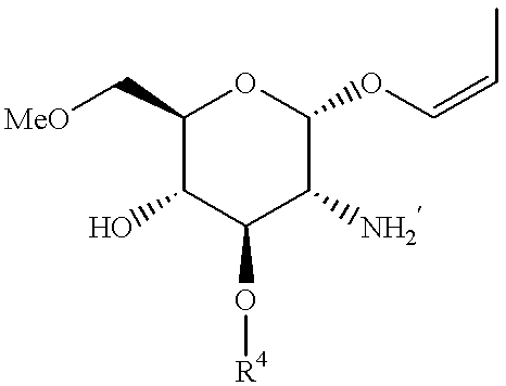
C1(C[MeO])C(O)C(O[R4])C([NH2])C(OC=CC)O1
